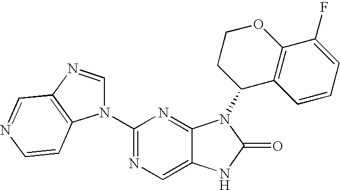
C12=CN=C(N3C=NC4=C3C=CN=C4)N=C1N(C1C3=C(C(F)=CC=C3)OCC1)C(=O)N2
